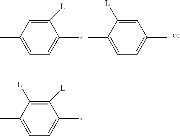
C1([L])=CC(C)=CC=C1C.C1=C([L])C(C)=CC=C1C.C1([L])=C([L])C(C)=CC=C1C
